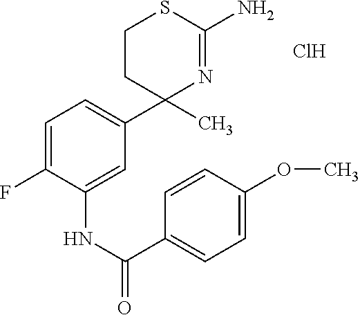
C1(C)(C2=CC=C(F)C(NC(C3=CC=C(OC)C=C3)=O)=C2)N=C(N)SCC1.Cl
